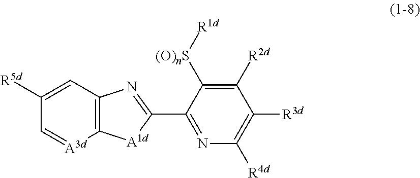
C12=C(C=C([R5d])C=[A3d]1)N=C(C1=NC([R4d])=C([R3d])C([R2d])=C1[(O)nS][R1d])[A1d]2
